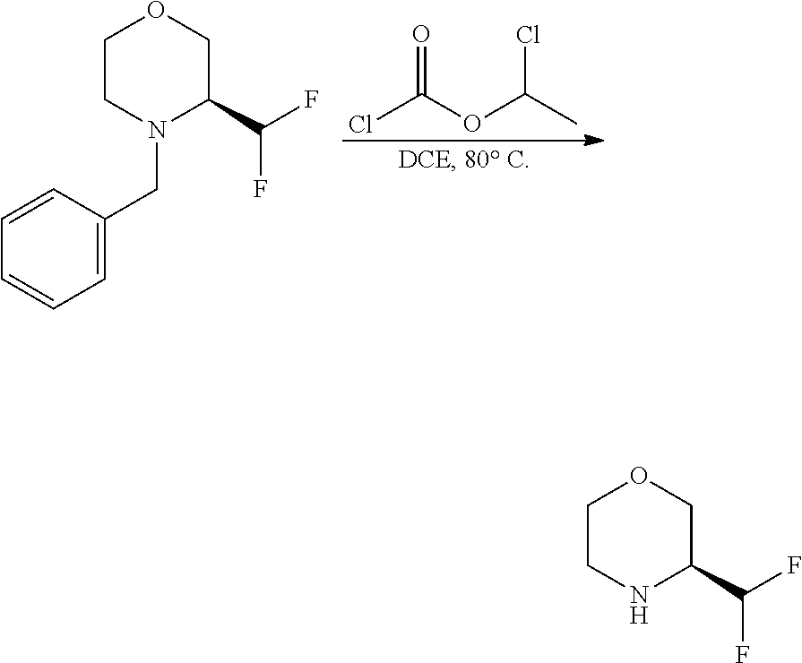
C1CN(CC2=CC=CC=C2)C(C(F)F)CO1.ClC(OC(C)Cl)=O.C1CNC(C(F)F)CO1
